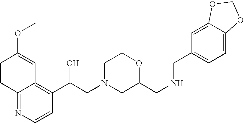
C1=CC2=NC=CC(C(CN3CC(CNCC4=CC=C5C(=C4)OCO5)OCC3)O)=C2C=C1OC
